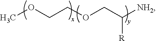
COCCOCC([NH2])[R]
